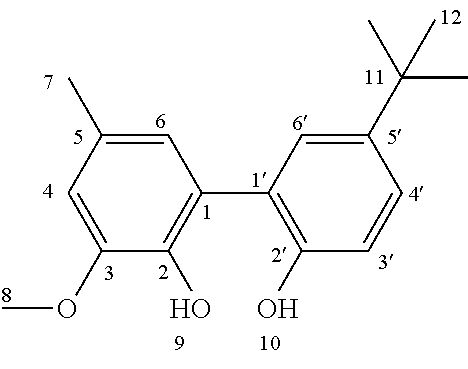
C1=C(C)C=C(OC)C(O)=C1C1=C(O)C=CC(C(C)(C)C)=C1
